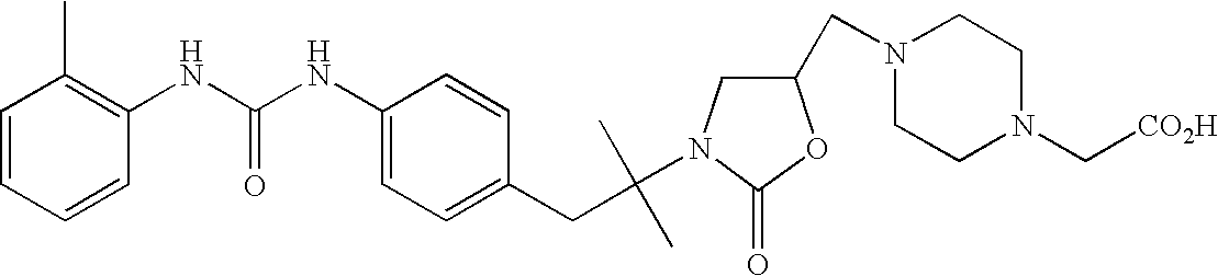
C1(CC(C)(C)N2CC(CN3CCN(C[CO2H])CC3)OC2=O)=CC=C(NC(NC2=C(C)C=CC=C2)=O)C=C1
